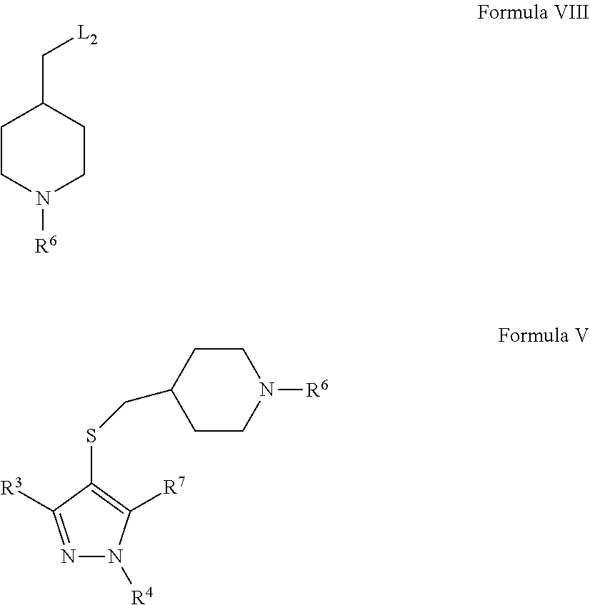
N1=C([R3])C(SCC2CCN([R6])CC2)=C([R7])N1[R4].C1CN([R6])CCC1C[L2]
